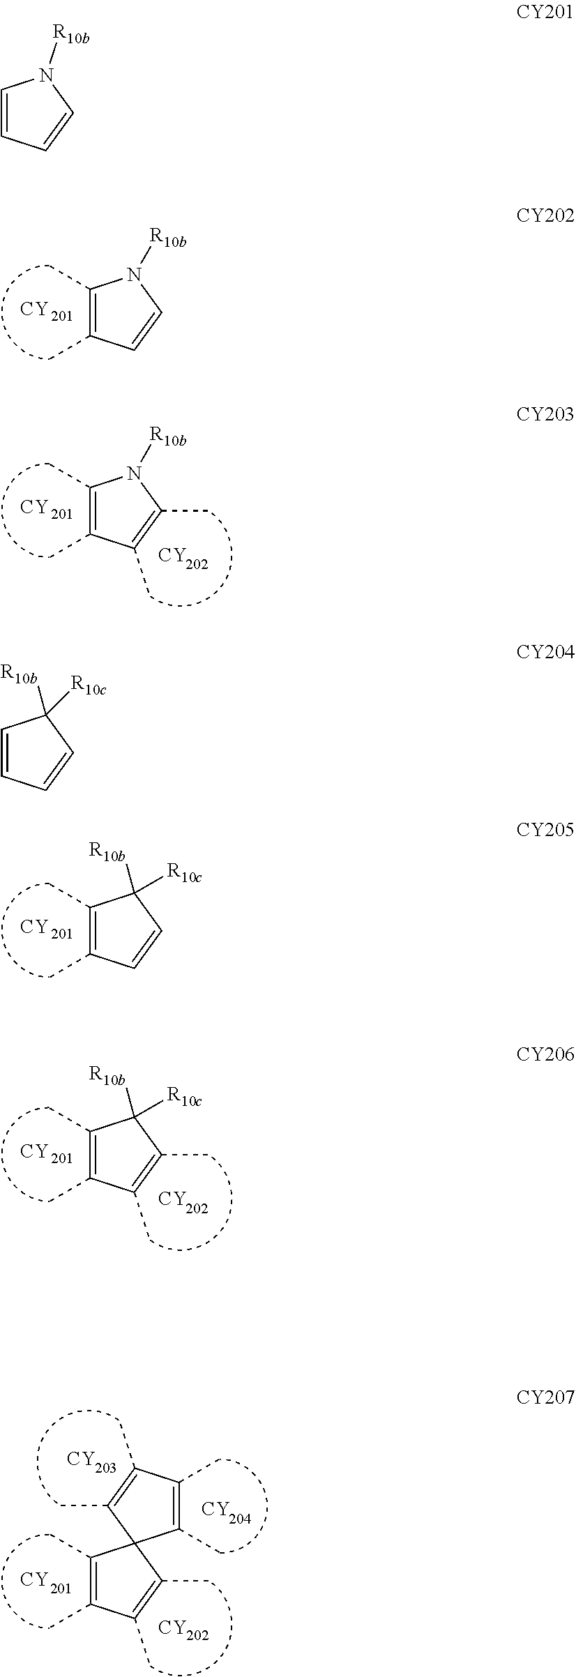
C1(C)=C(C)C(C)=C(C)C1([R10b])[R10c].[CY].[CY].[CY].[CY].C1(C)=C(C)C(C)=C(C)C12C(C)=C(C)C(C)=C2C.[CY].[CY].C1(C)=C(C)C=CC1([R10b])[R10c].[CY].C1(C)=C(C)C(C)=C(C)N1[R10b].[CY].[CY].C1(C)=C(C)C=CN1[R10b].[CY].C1=CC=CN1[R10b].C1=CC=CC1([R10b])[R10c]
